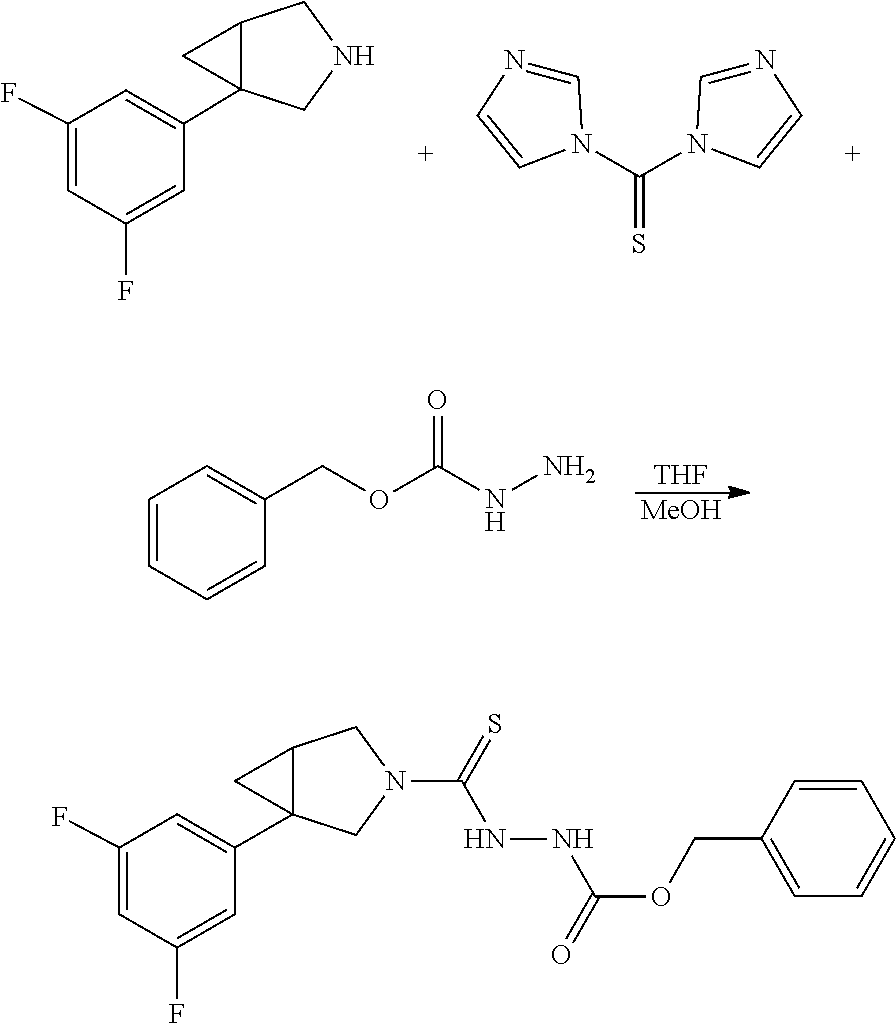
C1(F)=CC(F)=CC(C23CC2CNC3)=C1.C1=NC=CN1C(N1C=NC=C1)=S.C1=CC=CC(COC(NN)=O)=C1.[THF].[MeOH].C1(F)=CC(F)=CC(C23CC2CN(C(=S)NNC(OCC2=CC=CC=C2)=O)C3)=C1
